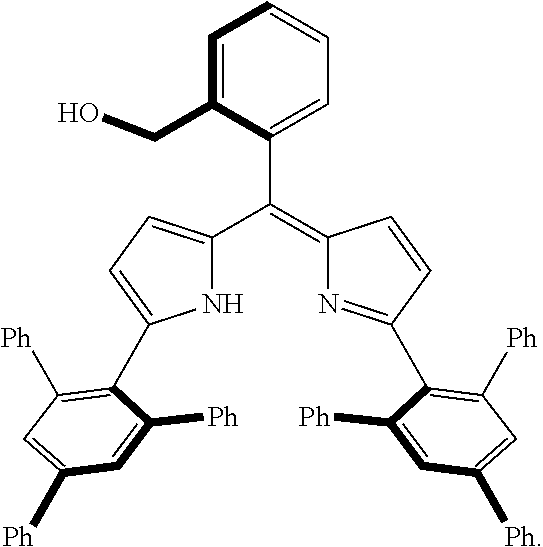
C1(C(=C2N=C(C3=C([Ph])C=C([Ph])C=C3[Ph])C=C2)C2=CC=CC=C2CO)=CC=C(C2=C([Ph])C=C([Ph])C=C2[Ph])N1
